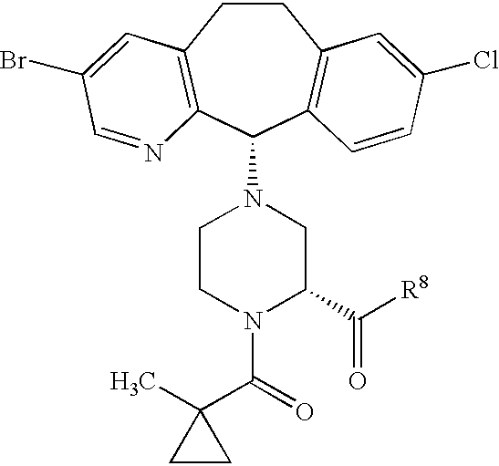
C1CC2=C(C(N3CCN(C(=O)C4(C)CC4)C(C([R8])=O)C3)C3=C1C=C(Cl)C=C3)N=CC(Br)=C2
